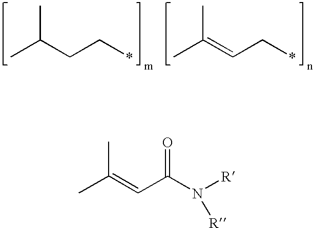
CC(CC*)C.CC(=CC*)C.CC(=CC(N([R])[R])=O)C
